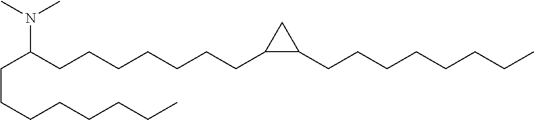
N(C(CCCCCCCC1CC1CCCCCCCC)CCCCCCCC)(C)C
